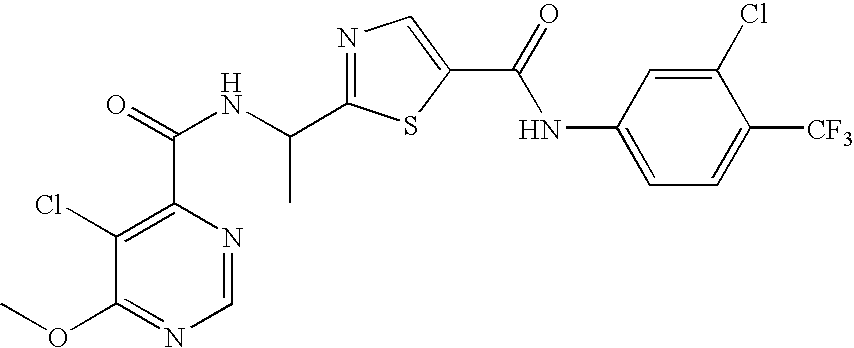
C1=NC(C(=O)NC(C2=NC=C(C(NC3=CC=C([CF3])C(Cl)=C3)=O)S2)C)=C(Cl)C(OC)=N1
